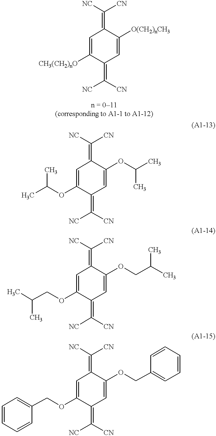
[CH3(CH2)nO]C1=CC(=C([CN])[NC])C([O(CH2)nCH3])=CC1=C([CN])[NC].C1(=C([CN])[NC])C=C(OC(C)C)C(=C([CN])[NC])C=C1OC(C)C.C1(=C([CN])[NC])C=C(OCC(C)C)C(=C([CN])[NC])C=C1OCC(C)C.C1(=C([CN])[NC])C=C(OCC2=CC=CC=C2)C(=C([CN])[NC])C=C1OCC1=CC=CC=C1
